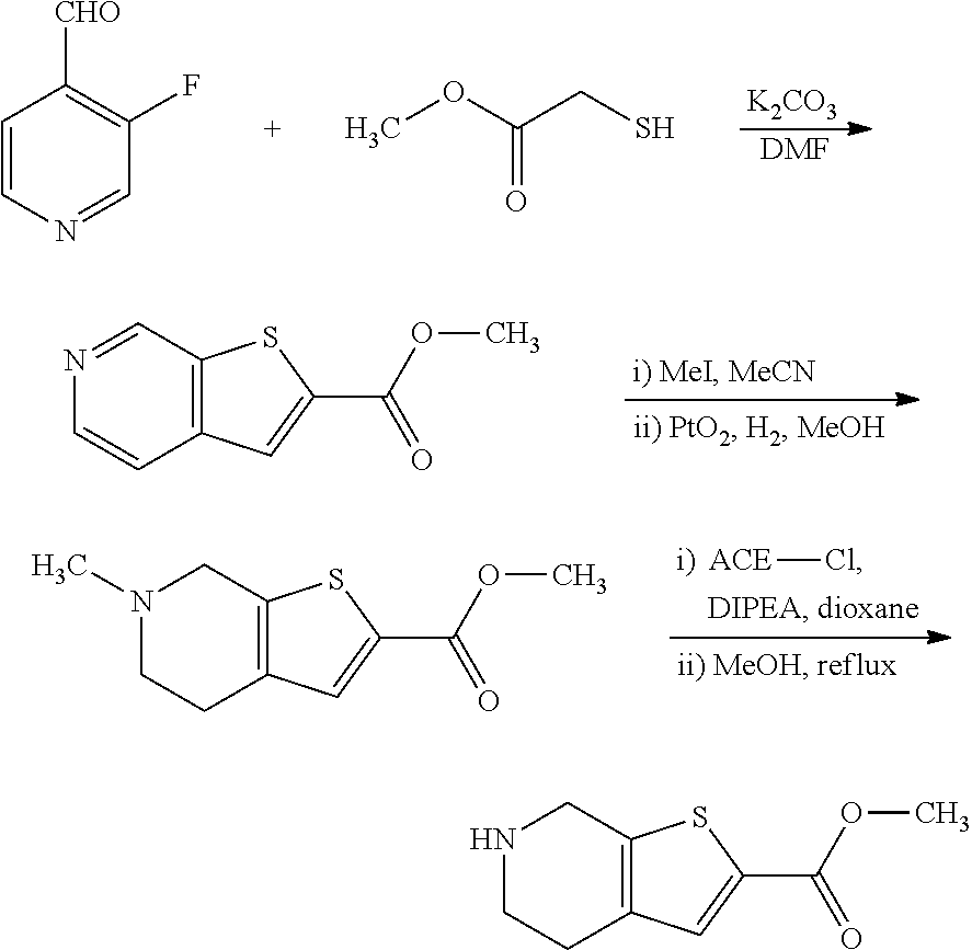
[K2CO3].[DMF].C1=CN=CC(F)=C1[CHO].COC(CS)=O.C12=C(C=NC=C1)SC(C(OC)=O)=C2.[ACE]Cl.C12=C(CN(C)CC1)SC(C(OC)=O)=C2.C12=C(CNCC1)SC(C(OC)=O)=C2
